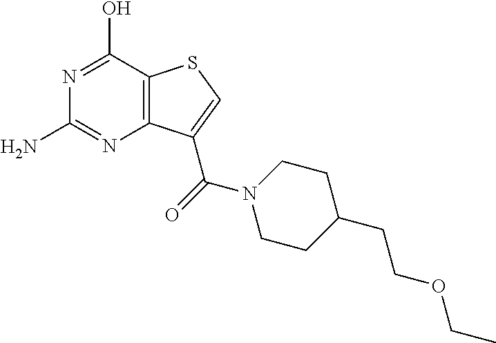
NC1=NC2=C(C(O)=N1)SC=C2C(=O)N1CCC(CCOCC)CC1
